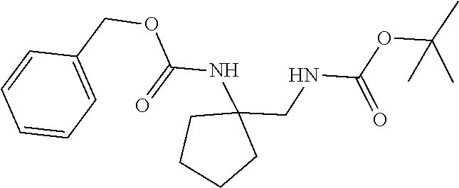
O=C(NC1(CNC(OC(C)(C)C)=O)CCCC1)OCC1=CC=CC=C1
